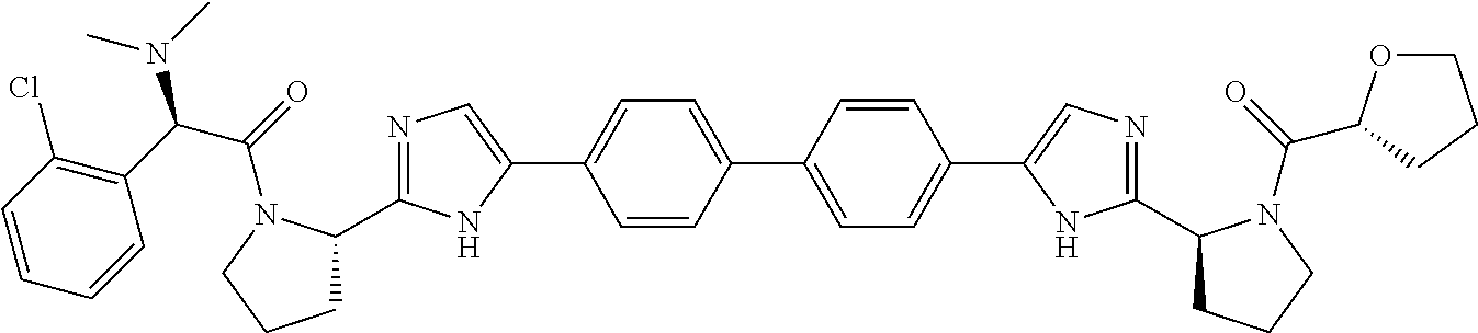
C1=CC(C2=CC=C(C3=CN=C(C4CCCN4C(=O)C4OCCC4)N3)C=C2)=CC=C1C1=CN=C(C2CCCN2C(=O)C(C2=C(Cl)C=CC=C2)N(C)C)N1
